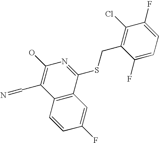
C12=C(C(SCC3=C(Cl)C(F)=CC=C3F)=NC(O)=C1C=N)C=C(F)C=C2
